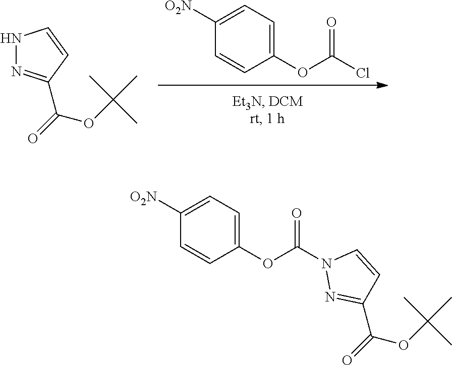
C1=CC(OC(Cl)=O)=CC=C1[O2N].C(C1=NNC=C1)(OC(C)(C)C)=O.C(OC(C)(C)C)(=O)C1=NN(C(OC2=CC=C([O2N])C=C2)=O)C=C1
